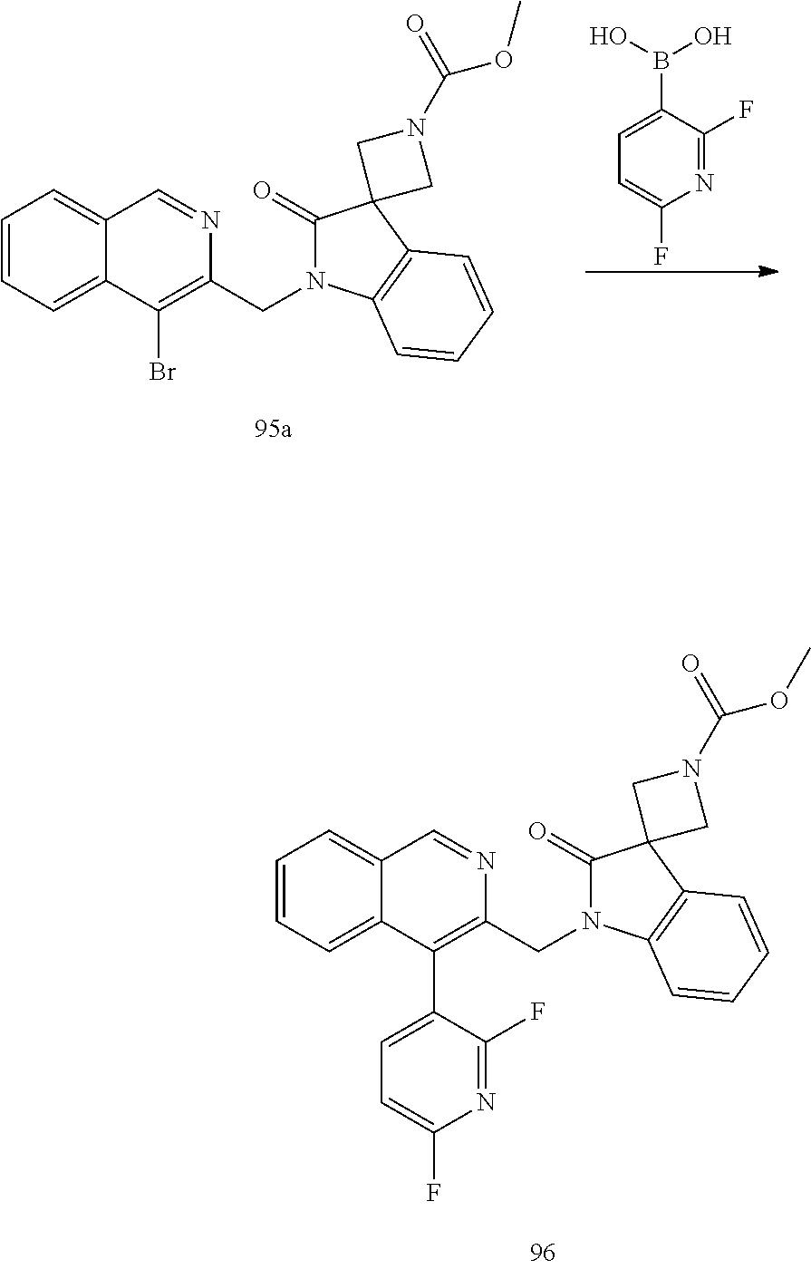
C1=C(B(O)O)C(F)=NC(F)=C1.C1=CC=C2C(=C1)C=NC(CN1C(=O)C3(C4=C1C=CC=C4)CN(C(=O)OC)C3)=C2Br.C1=CC=C2C(=C1)C=NC(CN1C(=O)C3(C4=C1C=CC=C4)CN(C(=O)OC)C3)=C2C1=CC=C(F)N=C1F
